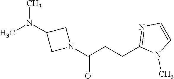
N1(C(CCC2=NC=CN2C)=O)CC(N(C)C)C1
